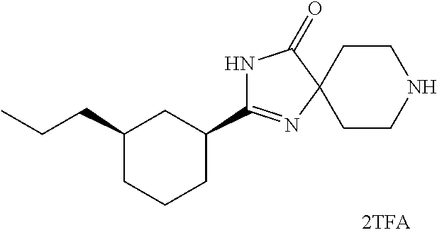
N1C(C2CC(CCC)CCC2)=NC2(C1=O)CCNCC2
